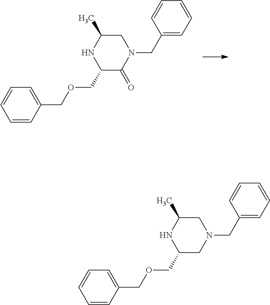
C1=CC(COCC2C(=O)N(CC3=CC=CC=C3)CC(C)N2)=CC=C1.C1=CC(COCC2CN(CC3=CC=CC=C3)CC(C)N2)=CC=C1
